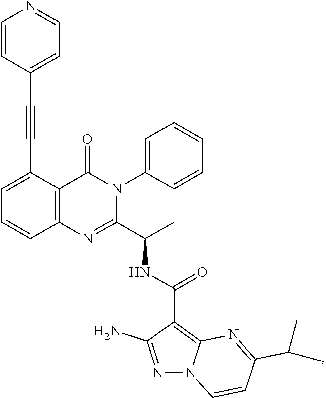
C1=C(C#CC2=CC=NC=C2)C2=C(C=C1)N=C(C(C)NC(=O)C1=C3N(N=C1N)C=CC(C(C)C)=N3)N(C1=CC=CC=C1)C2=O
